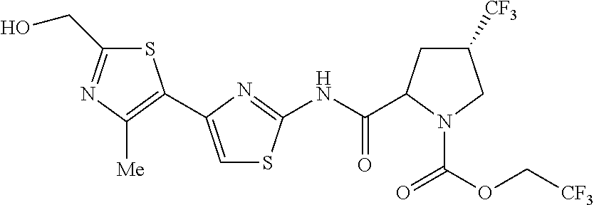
N(C(=O)C1CC([CF3])CN1C(=O)OC[CF3])C1=NC(C2=C([Me])N=C(CO)S2)=CS1
